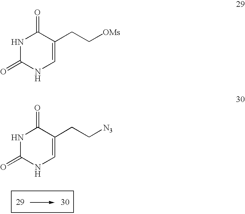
N1C(=O)NC=C(CC[N3])C1=O.N1C(=O)NC=C(CC[OMs])C1=O
